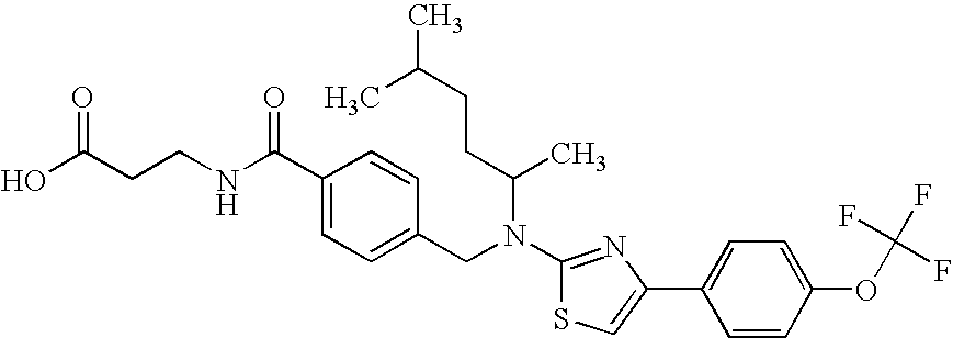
N(C1=NC(C2=CC=C(OC(F)(F)F)C=C2)=CS1)(CC1=CC=C(C(NCCC(O)=O)=O)C=C1)C(CCC(C)C)C
